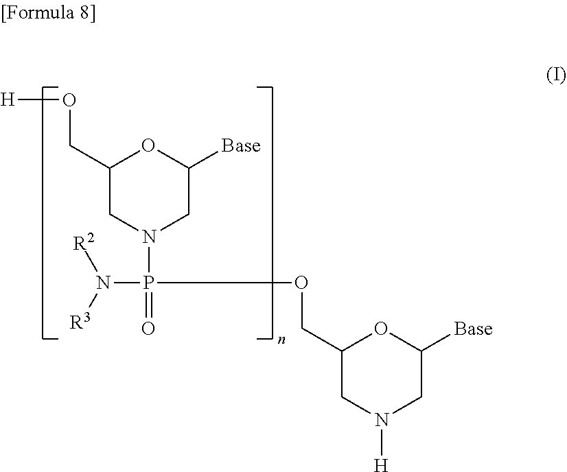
C1(CO[H])CN(P(=O)(N([R3])[R2])OCC2CN([H])CC([Base])O2)CC([Base])O1
